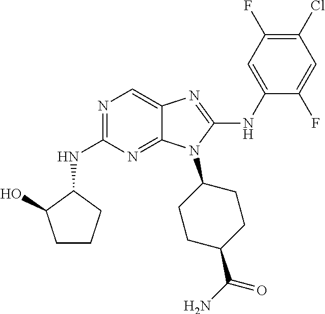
N1=C(NC2C(O)CCC2)N=C2C(=C1)N=C(NC1=CC(F)=C(Cl)C=C1F)N2C1CCC(C(N)=O)CC1
